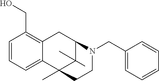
C1=CC=C2C(=C1CO)CC1C(C)(C)C2(C)CCN1CC1=CC=CC=C1
